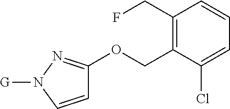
C1(CF)=C(COC2=NN([G])C=C2)C(Cl)=CC=C1
